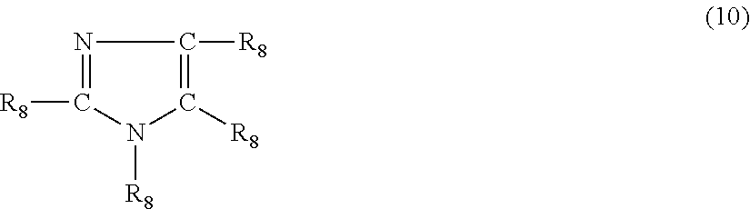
[R8]N1C([R8])=NC([R8])=C1[R8]
